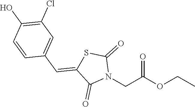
O=C(OCC)CN1C(=O)SC(=CC2=CC(Cl)=C(O)C=C2)C1=O
